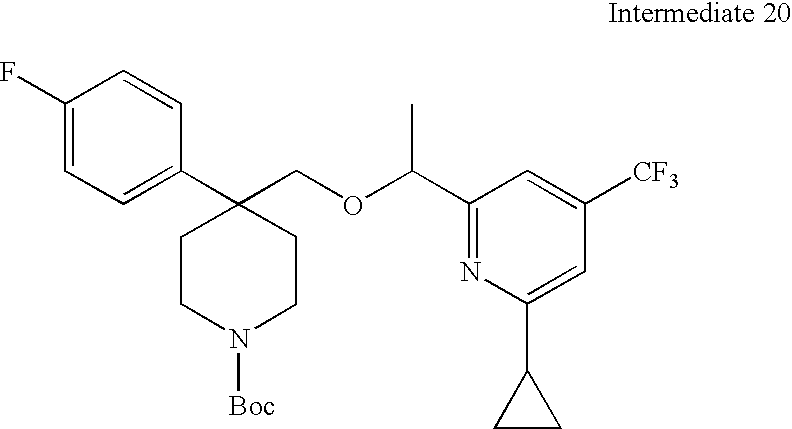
C1(F)=CC=C(C2(COC(C3=NC(C4CC4)=CC([CF3])=C3)C)CCN([Boc])CC2)C=C1
